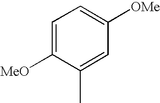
C1([MeO])=CC=C([OMe])C=C1C
